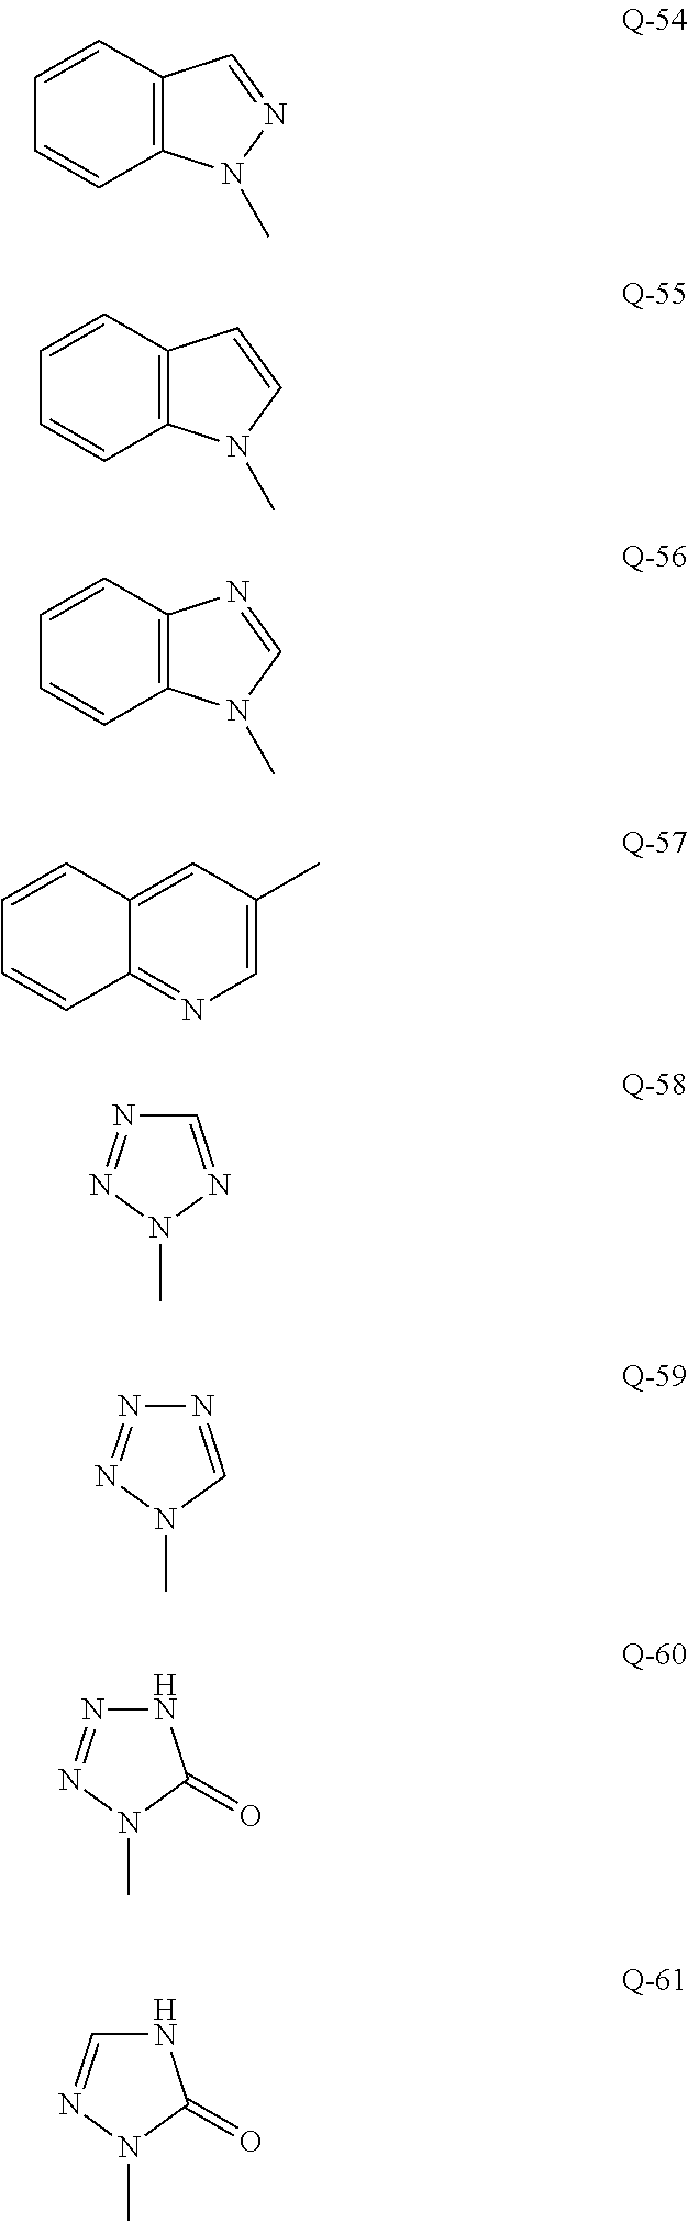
C1=CC2=C(C=C1)N(C)N=C2.C1=CC2=C(C=C1)N(C)C=C2.C1=CC2=C(C=C1)N(C)C=N2.C1=CC2=CC(C)=CN=C2C=C1.C1=NN(C)N=N1.N1=CN(C)N=N1.N1N=NN(C)C1=O.N1C=NN(C)C1=O
